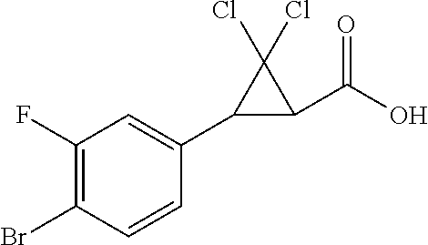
C1(F)=C(Br)C=CC(C2C(C(O)=O)C2(Cl)Cl)=C1
